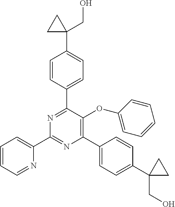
C1(C2=CC=C(C3(CO)CC3)C=C2)=C(OC2=CC=CC=C2)C(C2=CC=C(C3(CO)CC3)C=C2)=NC(C2=CC=CC=N2)=N1
